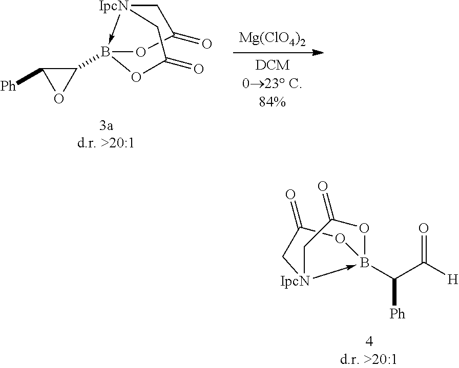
[Mg(ClO4)2].[DCM023 C.84%].B12(C3C([Ph])O3)-[IpcN](CC(=O)O1)CC(=O)O2.B12(C(C([H])=O)[Ph])-[IpcN](CC(=O)O1)CC(=O)O2
